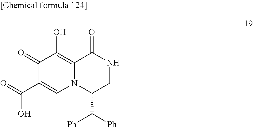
C1(=O)C(C(O)=O)=CN2C(=C1O)C(=O)NCC2C([Ph])[Ph]
